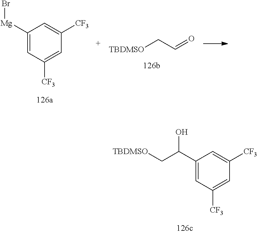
C1([Mg]Br)=CC([CF3])=CC([CF3])=C1.[TBDMSO]CC=O.C1(C(O)C[TBDMSO])=CC([CF3])=CC([CF3])=C1
